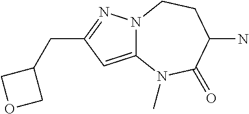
C12=CC(CC3COC3)=NN1CCC(N)C(=O)N2C
